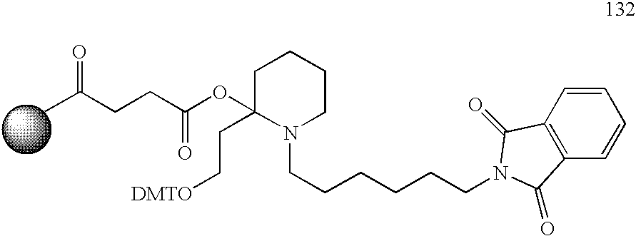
C1C(OC(CCC(C)=O)=O)(CC[DMTO])N(CCCCCCN2C(=O)C3=C(C=CC=C3)C2=O)CCC1
